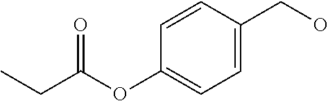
C1=C(CO)C=CC(OC(=O)CC)=C1
